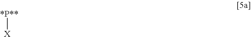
[*P**][X]
